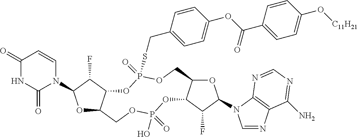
O1C2C(C(F)C1N1C=CC(=O)NC1=O)OP(=O)(SCC1=CC=C(OC(C3=CC=C(O[C11H21])C=C3)=O)C=C1)OCC1C(OP(O)(=O)OC2)C(F)C(N2C=NC3=C2N=CN=C3N)O1
